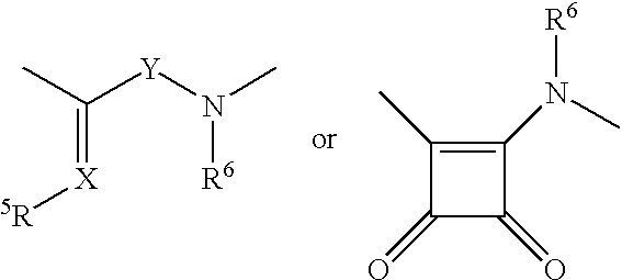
CC([Y]N(C)[R6])=[X][5R].C1(C)=C(N(C)[R6])C(=O)C1=O
